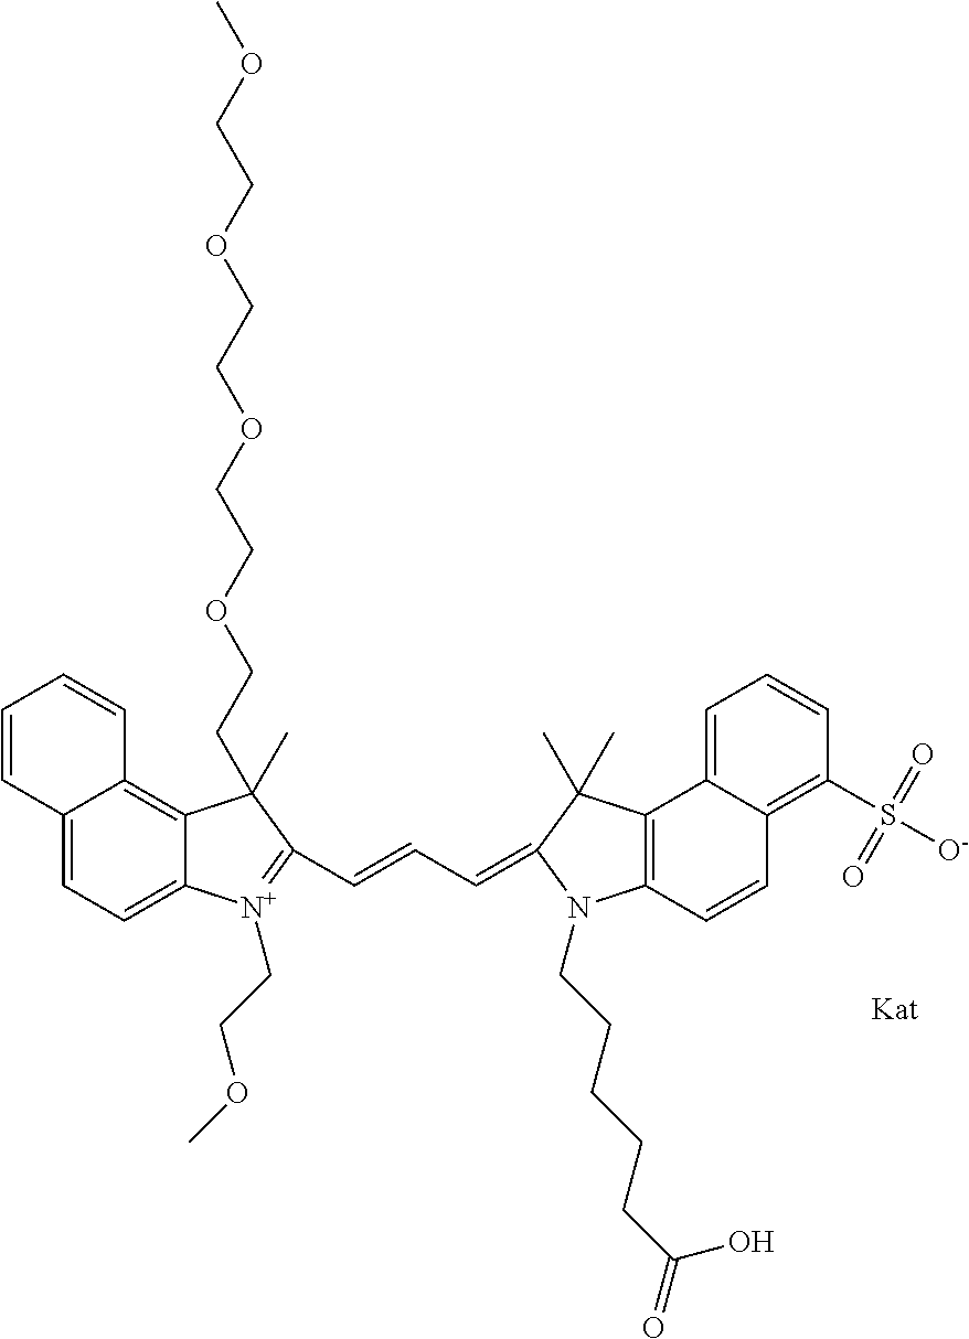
C12=CC=C3C(=C1C=CC=C2)C(CCOCCOCCOCCOC)(C)C(C=CC=C1C(C)(C)C2=C(C=CC4=C(S([O-])(=O)=O)C=CC=C42)N1CCCCCC(=O)O)=[N+]3CCOC
